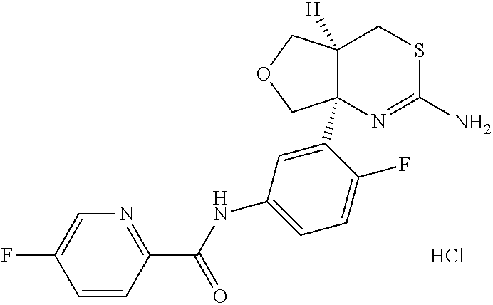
C1(C(NC2=CC=C(F)C(C34C([H])(CSC(N)=N3)COC4)=C2)=O)=NC=C(F)C=C1.Cl
